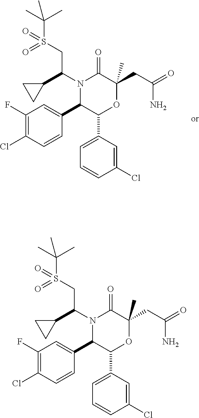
C1(F)=C(Cl)C=CC(C2C(C3=CC=CC(Cl)=C3)OC(CC(=O)N)(C)C(=O)N2C(C2CC2)CS(C(C)(C)C)(=O)=O)=C1.C1(F)=C(Cl)C=CC(C2C(C3=CC=CC(Cl)=C3)OC(CC(=O)N)(C)C(=O)N2C(C2CC2)CS(C(C)(C)C)(=O)=O)=C1
